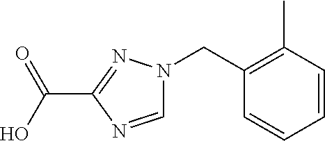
OC(C1=NN(CC2=C(C)C=CC=C2)C=N1)=O
